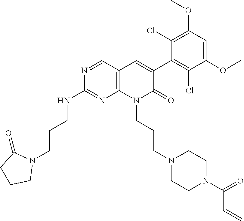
C1(NCCCN2C(=O)CCC2)=NC2=C(C=C(C3=C(Cl)C(OC)=CC(OC)=C3Cl)C(=O)N2CCCN2CCN(C(C=C)=O)CC2)C=N1
